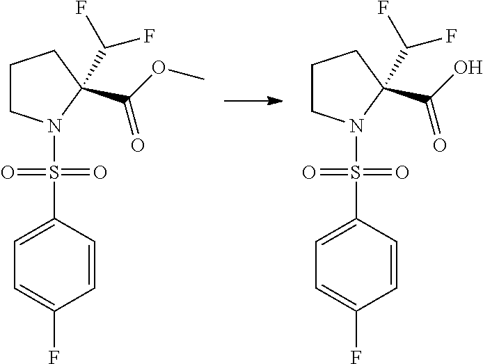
C1CN(S(C2=CC=C(F)C=C2)(=O)=O)C(C(=O)OC)(C(F)F)C1.C1CN(S(C2=CC=C(F)C=C2)(=O)=O)C(C(=O)O)(C(F)F)C1
